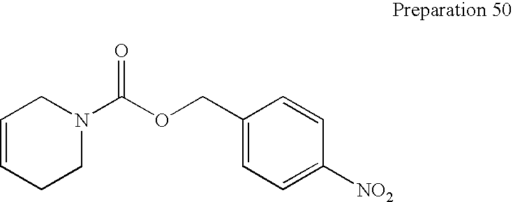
C1=CCCN(C(OCC2=CC=C([NO2])C=C2)=O)C1
